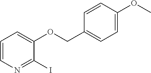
C1=CN=C(I)C(OCC2=CC=C(OC)C=C2)=C1
